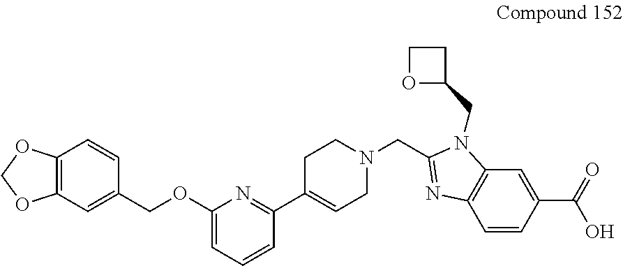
C12=C(C=C(COC3=CC=CC(C4=CCN(CC5=NC6=C(N5CC5CCO5)C=C(C(=O)O)C=C6)CC4)=N3)C=C1)OCO2
